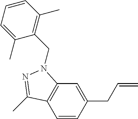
C1=CC(CC=C)=CC2=C1C(C)=NN2CC1=C(C)C=CC=C1C
